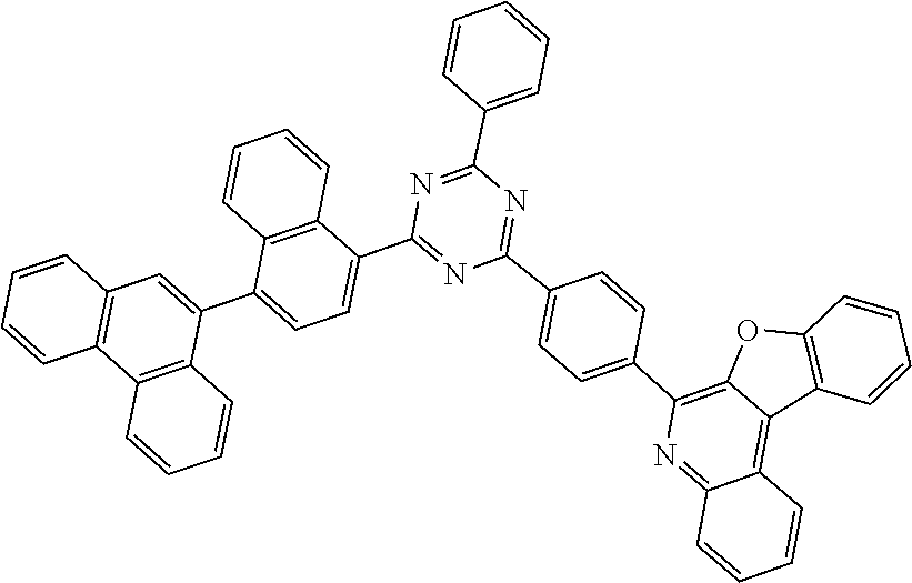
C1=CC=C(C2=NC(C3=CC=C(C4=CC5=C(C=CC=C5)C5=C4C=CC=C5)C4=C3C=CC=C4)=NC(C3=CC=C(C4=C5C(=C6C(=N4)C=CC=C6)C4=C(O5)C=CC=C4)C=C3)=N2)C=C1
